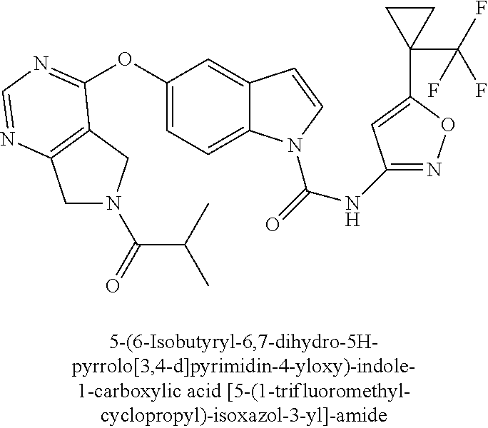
C1N(C(=O)C(C)C)CC2=C1N=CN=C2OC1=CC=C2C(=C1)C=CN2C(=O)NC1=NOC(C2(C(F)(F)F)CC2)=C1
